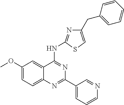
C1(OC)=CC=C2C(=C1)C(NC1=NC(CC3=CC=CC=C3)=CS1)=NC(C1=CC=CN=C1)=N2
